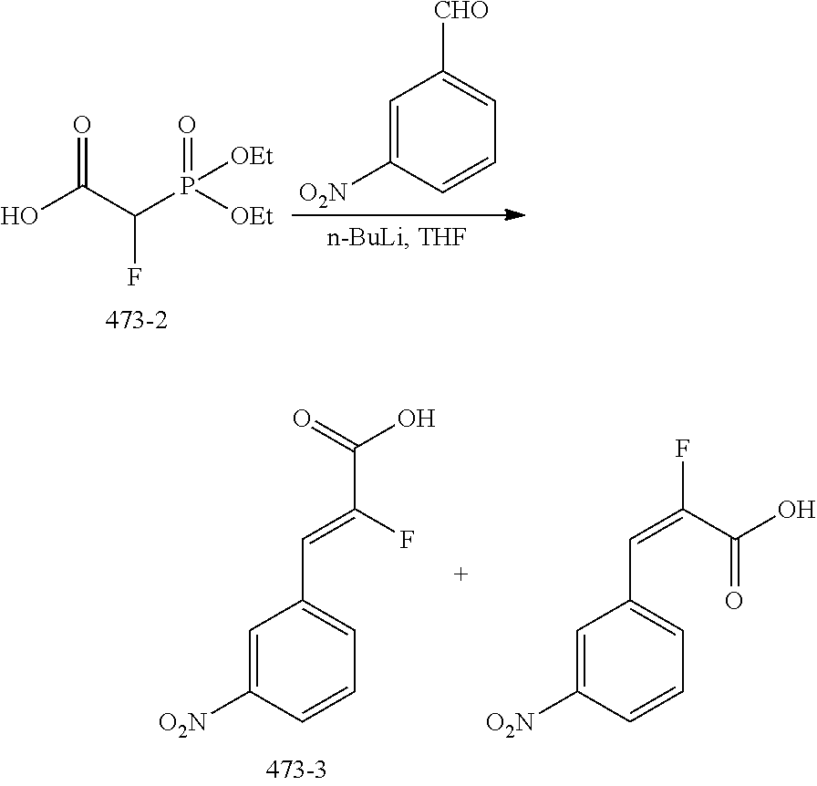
OC(C(P([OEt])(=O)[OEt])F)=O.C1=C([O2N])C=CC=C1[CHO].C1=C([O2N])C=CC=C1C=C(C(=O)O)F.C1=C([O2N])C=CC=C1C=C(F)C(O)=O
